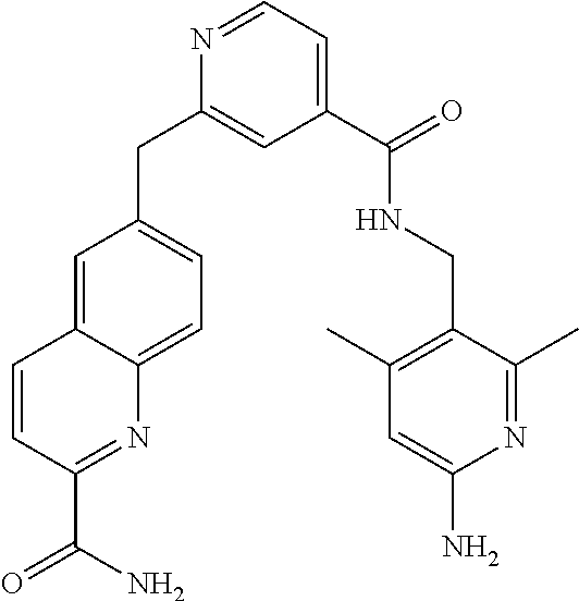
N1=CC=C(C(NCC2=C(C)C=C(N)N=C2C)=O)C=C1CC1=CC=C2C(=C1)C=CC(C(N)=O)=N2
